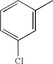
C1=CC(C)=CC(Cl)=C1
